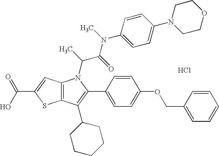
C12=C(C(C3CCCCC3)=C(C3=CC=C(OCC4=CC=CC=C4)C=C3)N1C(C(N(C1=CC=C(N3CCOCC3)C=C1)C)=O)C)SC(C(O)=O)=C2.Cl
